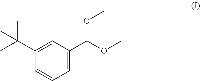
C1=C(C(C)(C)C)C=CC=C1C(OC)OC
